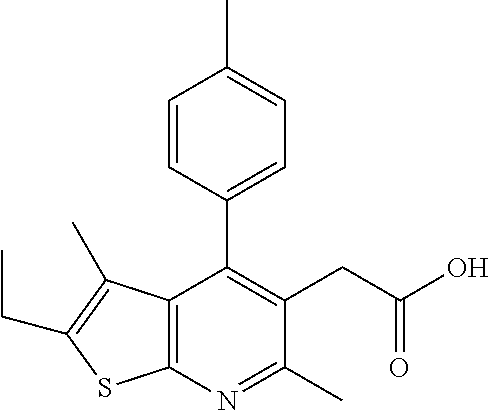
C12=C(N=C(C)C(CC(O)=O)=C1C1=CC=C(C)C=C1)SC(CC)=C2C
